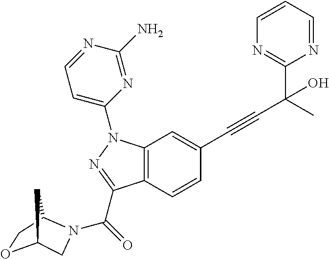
C12=C(N(C3=CC=NC(N)=N3)N=C1C(=O)N1CC3OCC1C3)C=C(C#CC(C)(C1=NC=CC=N1)O)C=C2
